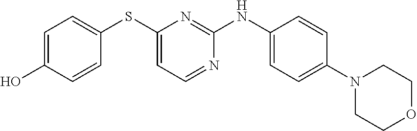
C1=C(O)C=CC(SC2=CC=NC(NC3=CC=C(N4CCOCC4)C=C3)=N2)=C1
